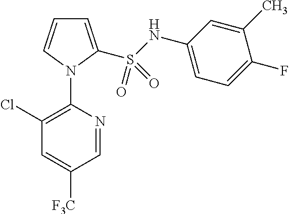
C1=C(S(NC2=CC=C(F)C(C)=C2)(=O)=O)N(C2=C(Cl)C=C([F3C])C=N2)C=C1
